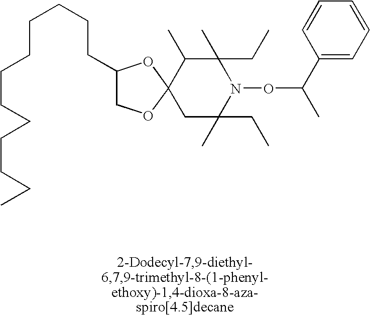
C1(CCCCCCCCCCCC)COC2(O1)C(C)C(C)(CC)N(OC(C)C1=CC=CC=C1)C(C)(CC)C2
